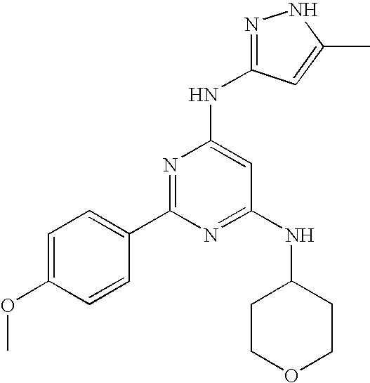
C1=C(OC)C=CC(C2=NC(NC3=NNC(C)=C3)=CC(NC3CCOCC3)=N2)=C1
